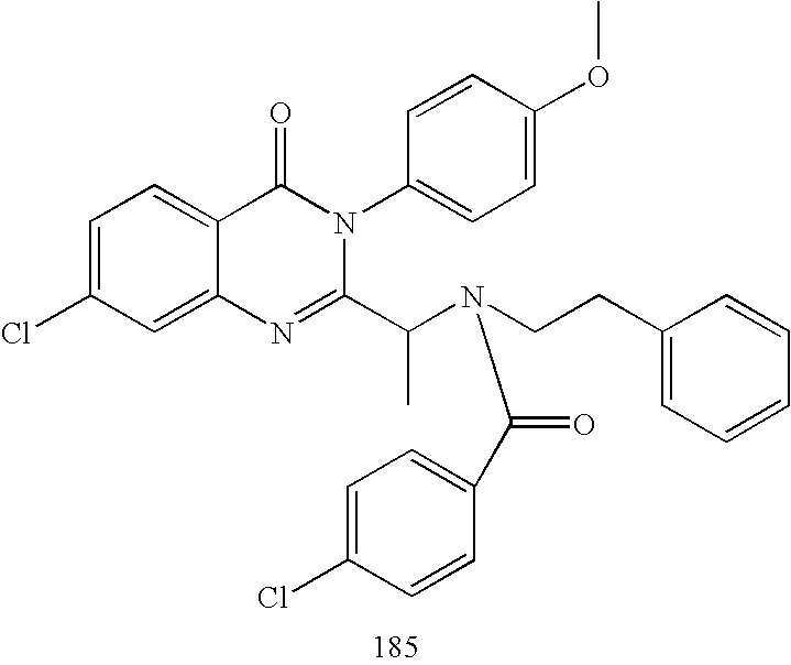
C1=C(Cl)C=C2C(=C1)C(=O)N(C1=CC=C(OC)C=C1)C(C(N(CCC1=CC=CC=C1)C(C1=CC=C(Cl)C=C1)=O)C)=N2
